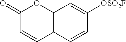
C1(=O)C=CC2=C(O1)C=C([OSO2F])C=C2
